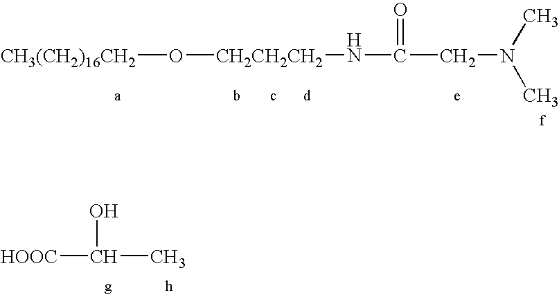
[CH3(CH2)16CH2]O[CH2CH2CH2]NC(CN(C)C)=O.[HOOC]C(C)O
